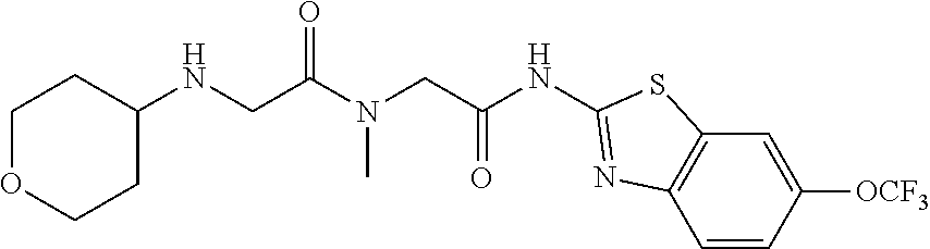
C(NC1=NC2=C(C=C([OCF3])C=C2)S1)(CN(C(CNC1CCOCC1)=O)C)=O
